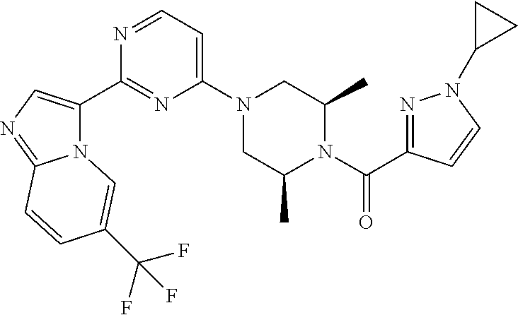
N12C(C3=NC(N4CC(C)N(C(=O)C5=NN(C6CC6)C=C5)C(C)C4)=CC=N3)=CN=C1C=CC(C(F)(F)F)=C2
